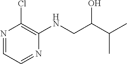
N1=CC=NC(NCC(C(C)C)O)=C1Cl
